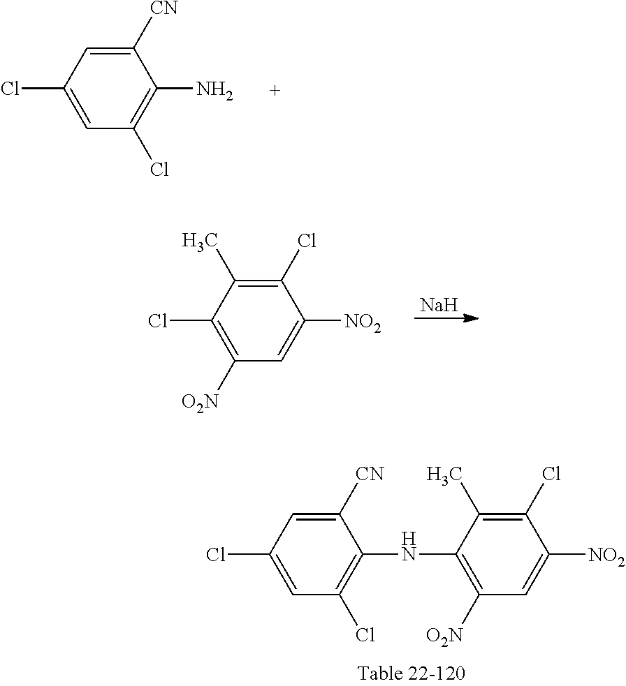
[Na].C1(Cl)=C(C)C(Cl)=C([O2N])C=C1[NO2].C1=C(Cl)C=C([CN])C(NC2=C([O2N])C=C([NO2])C(Cl)=C2C)=C1Cl.C1([CN])=CC(Cl)=CC(Cl)=C1N
